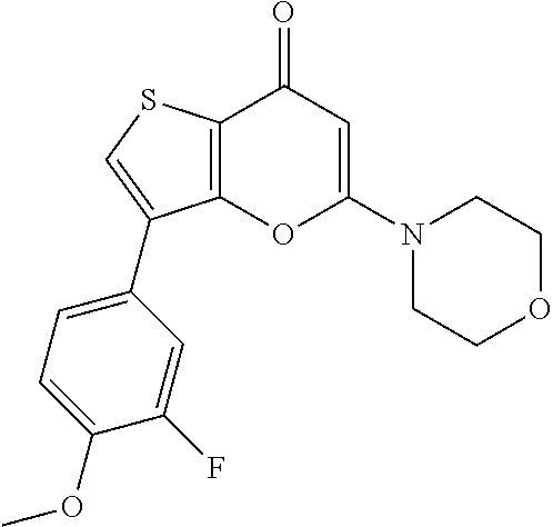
C12=C(C(=O)C=C(N3CCOCC3)O1)SC=C2C1=CC=C(OC)C(F)=C1
